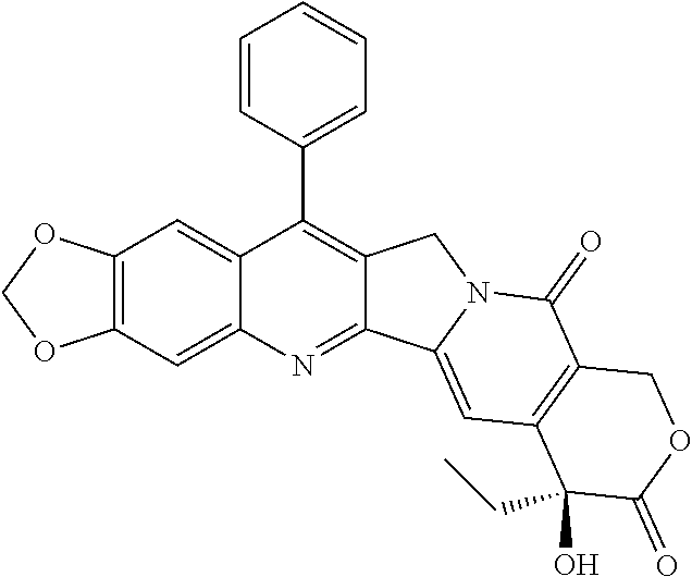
O1COC2=C1C=C1C(C3=CC=CC=C3)=C3C(=NC1=C2)C1=CC2=C(C(=O)N1C3)COC(=O)C2(CC)O
